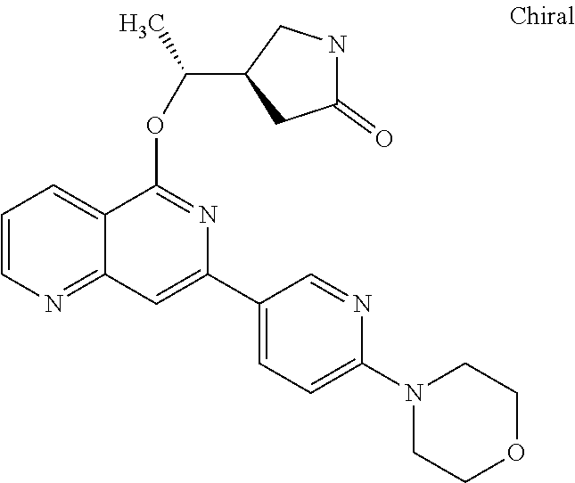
C12=NC=CC=C1C(OC(C1CC(=O)NC1)C)=NC(C1=CC=C(N3CCOCC3)N=C1)=C2
